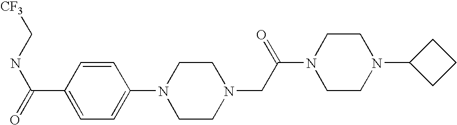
[CF3]CNC(=O)C1=CC=C(N2CCN(CC(N3CCN(C4CCC4)CC3)=O)CC2)C=C1
